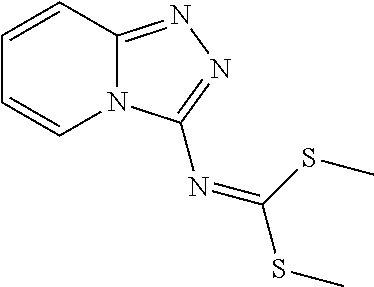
C12=NN=C(N=C(SC)SC)N1C=CC=C2
